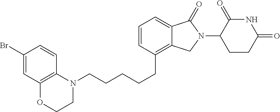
C(CCCC1=C2C(=CC=C1)C(=O)N(C1C(=O)NC(=O)CC1)C2)CN1C2=C(C=C(Br)C=C2)OCC1
